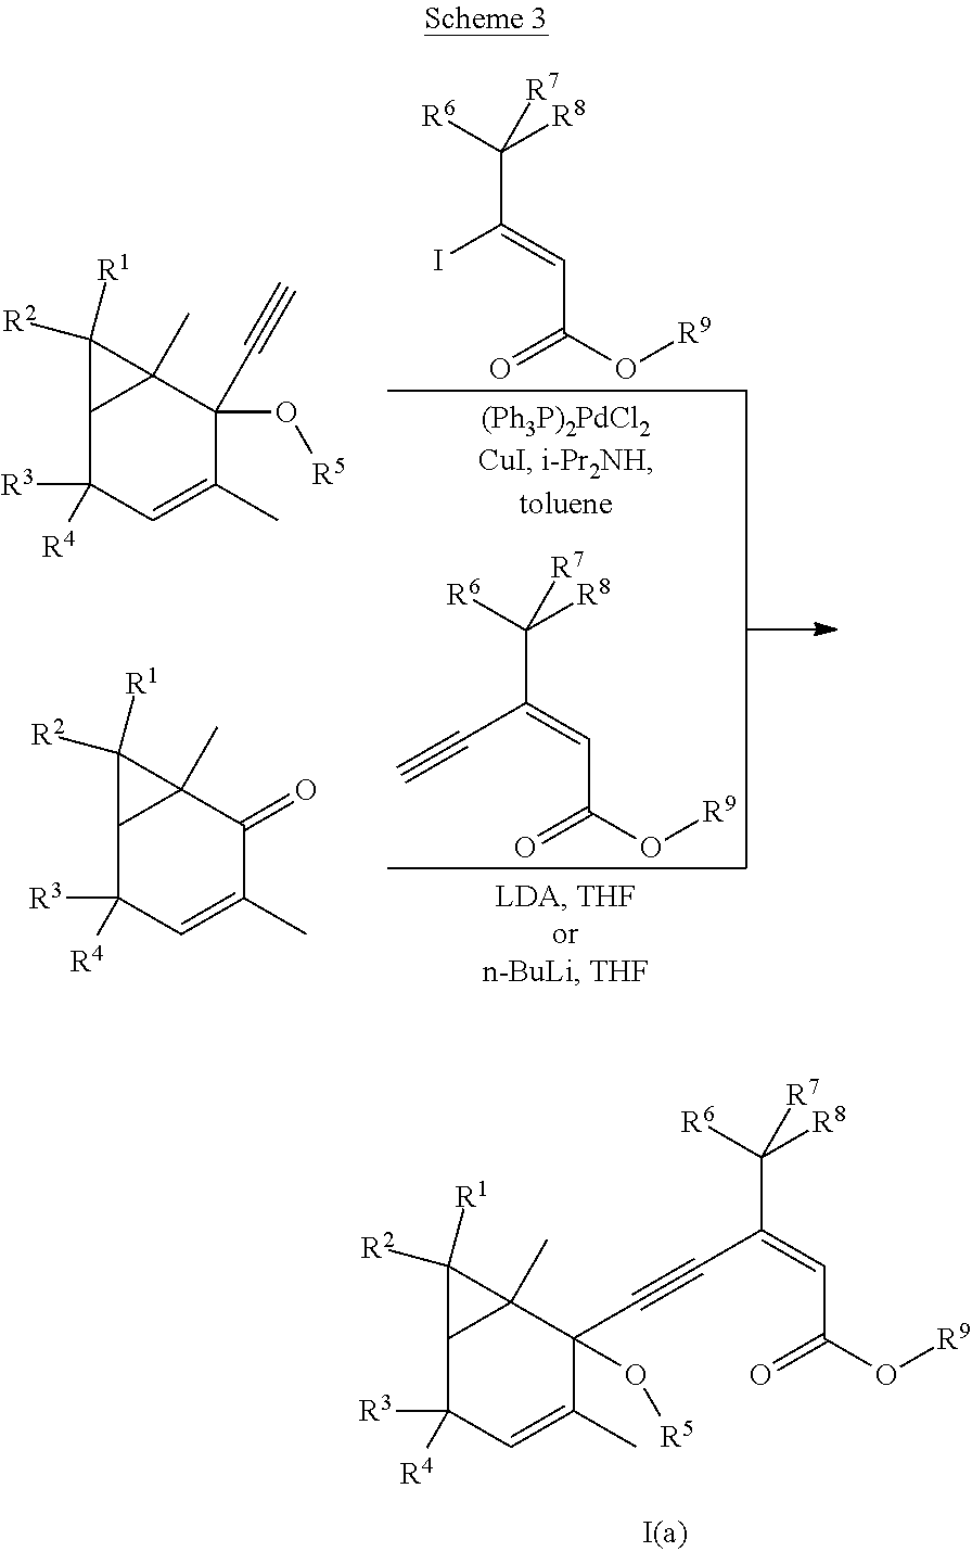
C12C([R3])([R4])C=C(C)C(C#CC(=CC(O[R9])=O)C([R6])([R8])[R7])(O[R5])C1(C)C2([R2])[R1].C(C(=CC(O[R9])=O)C#C)([R6])([R8])[R7].C(C(=CC(O[R9])=O)I)([R6])([R8])[R7].C12C([R3])([R4])C=C(C)C(C#C)(O[R5])C1(C)C2([R1])[R2].C12C([R3])([R4])C=C(C)C(=O)C1(C)C2([R1])[R2]
